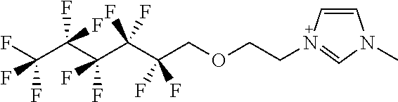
FC(C(C(C(C(COCCN1=CN(C)C=C1)(F)F)(F)F)(F)F)(F)F)(F)F
